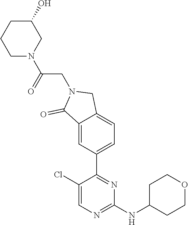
C1(Cl)=CN=C(NC2CCOCC2)N=C1C1=CC=C2C(=C1)C(=O)N(CC(N1CC(O)CCC1)=O)C2
